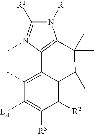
N1([R])C([R1])=N(C)C2=C1C(C)(C)C(C)(C)C1=C([R2])C([R3])=C([LA])C(C)=C21
